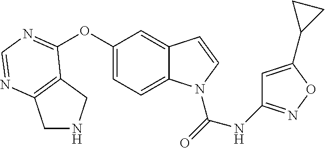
C1(OC2=NC=NC3=C2CNC3)=CC=C2C(=C1)C=CN2C(=O)NC1=NOC(C2CC2)=C1
